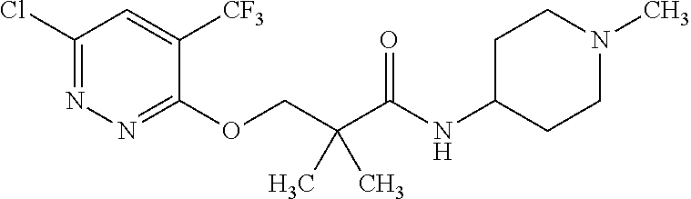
C1=C([CF3])C(OCC(C(NC2CCN(C)CC2)=O)(C)C)=NN=C1Cl
